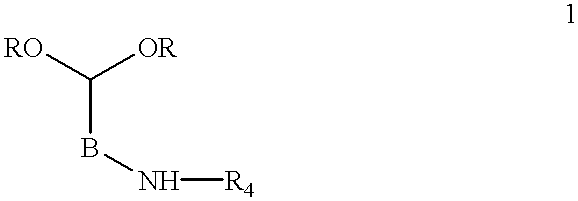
C(BN[R4])([RO])[OR]
